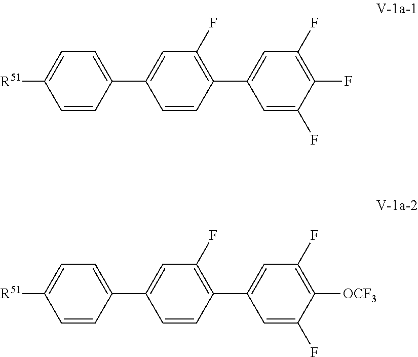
C1=CC(C2=CC(F)=C(C3=CC(F)=C(F)C(F)=C3)C=C2)=CC=C1[R51].C1=CC(C2=CC(F)=C(C3=CC(F)=C([OCF3])C(F)=C3)C=C2)=CC=C1[R51]
